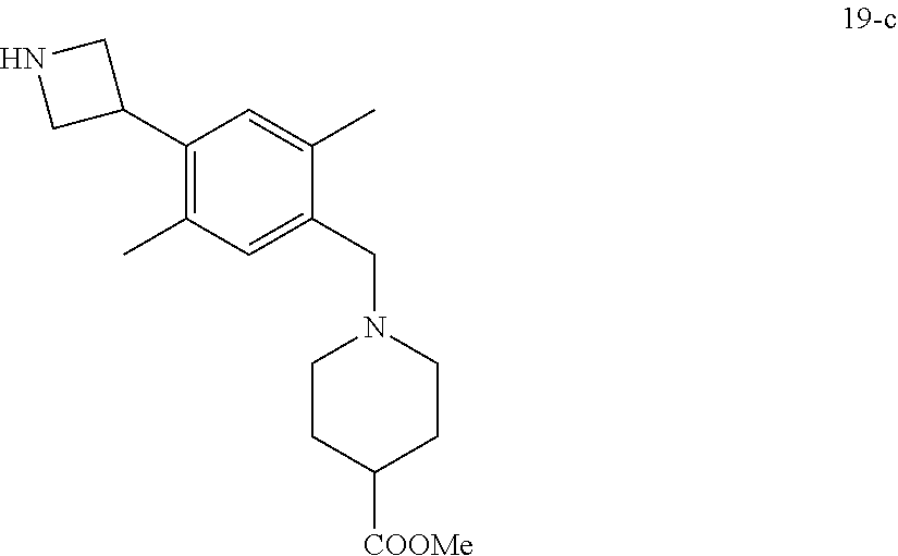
C1(C2CNC2)=C(C)C=C(CN2CCC([COOMe])CC2)C(C)=C1
